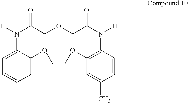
C1=C2C(=CC=C1)OCCOC1=C(C=CC(C)=C1)N([H])C(=O)COCC(=O)N2[H]
